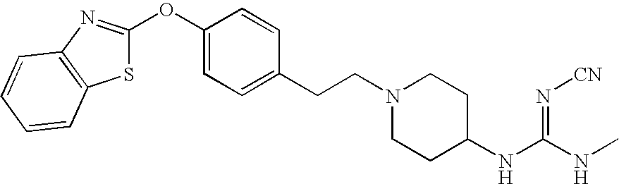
S1C(OC2=CC=C(CCN3CCC(NC(=N[CN])NC)CC3)C=C2)=NC2=C1C=CC=C2
